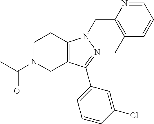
C1N(C(C)=O)CC2=C(C1)N(CC1=C(C)C=CC=N1)N=C2C1=CC=CC(Cl)=C1
